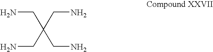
C(CN)(CN)(CN)CN
